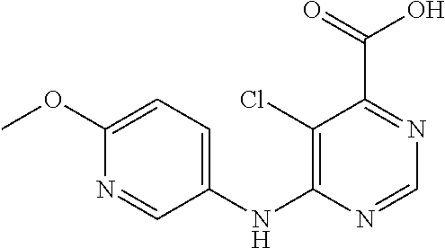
C1(Cl)=C(NC2=CC=C(OC)N=C2)N=CN=C1C(=O)O
